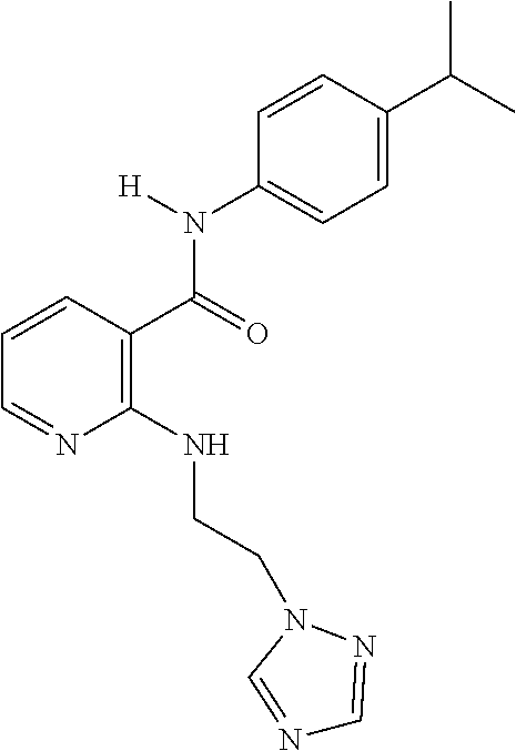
C1=C(C(C)C)C=CC(N([H])C(=O)C2=C(NCCN3N=CN=C3)N=CC=C2)=C1
